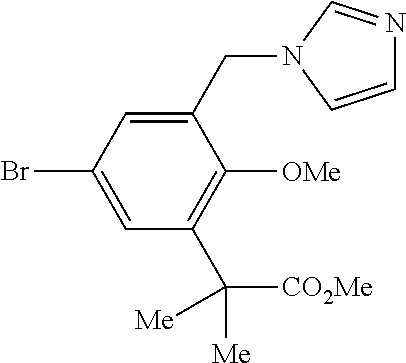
BrC1=CC(C([CO2Me])([Me])[Me])=C([OMe])C(CN2C=CN=C2)=C1
